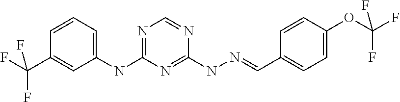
C1(NC2=NC=NC(NN=CC3=CC=C(OC(F)(F)F)C=C3)=N2)=CC=CC(C(F)(F)F)=C1
